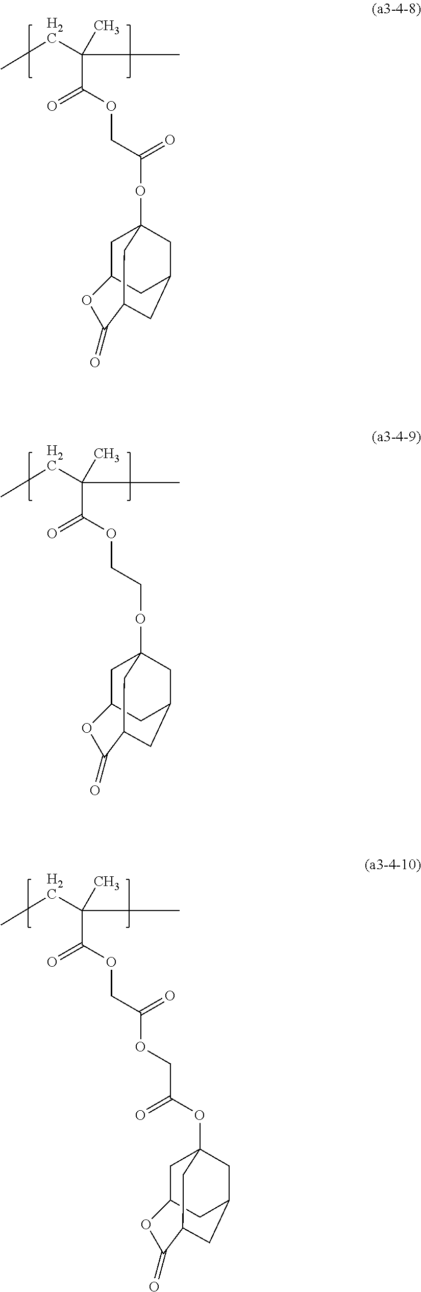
CCC(C)(C)C(OCC(=O)OC12CC3CC(C1)CC(C2)C(=O)O3)=O.CCC(C)(C)C(OCCOC12CC3CC(C1)CC(C2)C(=O)O3)=O.CCC(C)(C)C(OCC(OCC(=O)OC12CC3CC(C1)CC(C2)C(=O)O3)=O)=O
